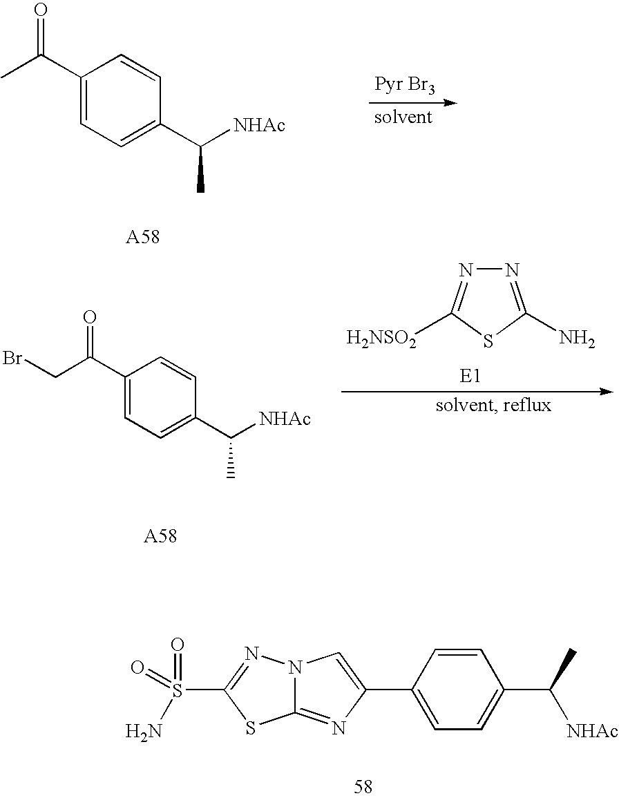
C1=CC(C2=CN3C(=N2)SC(S(=O)(N)=O)=N3)=CC=C1C(C)[NHAc].C1(C(C)=O)=CC=C(C([NHAc])C)C=C1.C1(C(CBr)=O)=CC=C(C([NHAc])C)C=C1.N1=C(N)SC([H2NSO2])=N1
